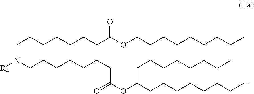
C(CCC)CCCCCOC(CCCCCCCN(CCCCCCCC(=O)OC(CCCCCCCC)CCCCCCCC)[R4])=O
